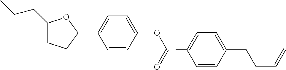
C1(CCC)CCC(C2=CC=C(OC(C3=CC=C(CCC=C)C=C3)=O)C=C2)O1
